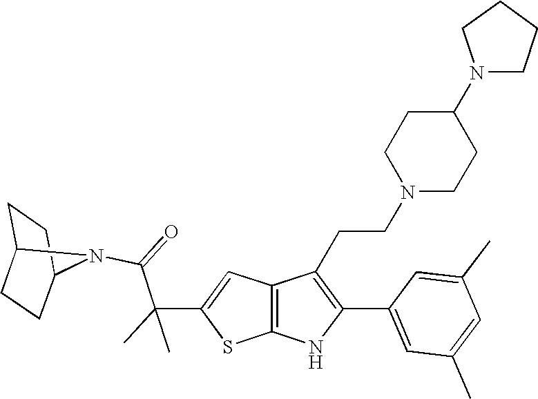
C1C2CCC(C1)N2C(=O)C(C1=CC2=C(S1)NC(C1=CC(C)=CC(C)=C1)=C2CCN1CCC(N2CCCC2)CC1)(C)C
